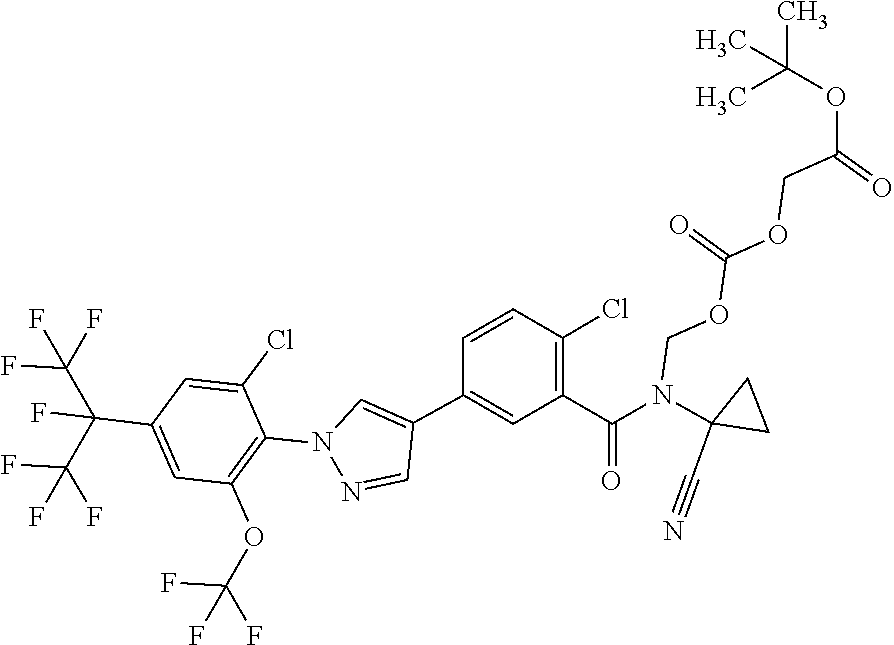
C1C(N(C(C2=C(Cl)C=CC(C3=CN(C4=C(OC(F)(F)F)C=C(C(C(F)(F)F)(F)C(F)(F)F)C=C4Cl)N=C3)=C2)=O)COC(=O)OCC(=O)OC(C)(C)C)(C#N)C1
